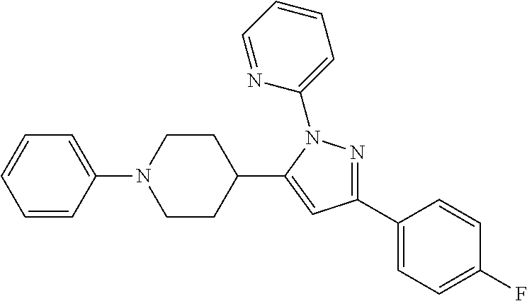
C1=CC(N2CCC(C3=CC(C4=CC=C(F)C=C4)=NN3C3=CC=CC=N3)CC2)=CC=C1
